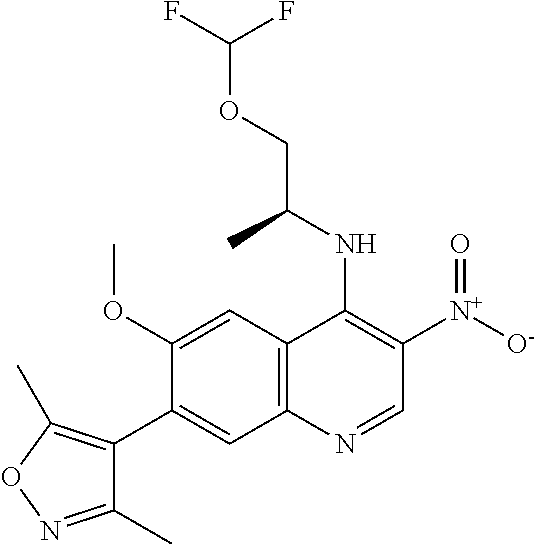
C12=C(C=C(OC)C(C3=C(C)ON=C3C)=C1)C(NC(COC(F)F)C)=C([N+]([O-])=O)C=N2
